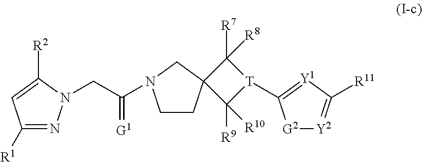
C1([R1])=NN(CC(=[G1])N2CCC3(C([R9])([R10])[T](C4=[Y1]C([R11])=[Y2][G2]4)C3([R7])[R8])C2)C([R2])=C1
